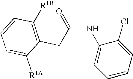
C(NC1=CC=CC=C1Cl)(=O)CC1=C([R1B])C=CC=C1[R1A]
